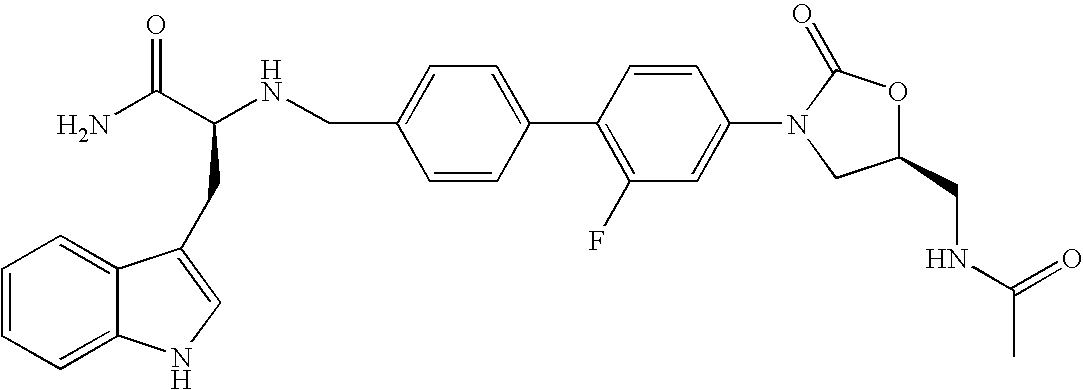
C1=CC=C2C(=C1)C(CC(NCC1=CC=C(C3=C(F)C=C(N4CC(CNC(C)=O)OC4=O)C=C3)C=C1)C(N)=O)=CN2
